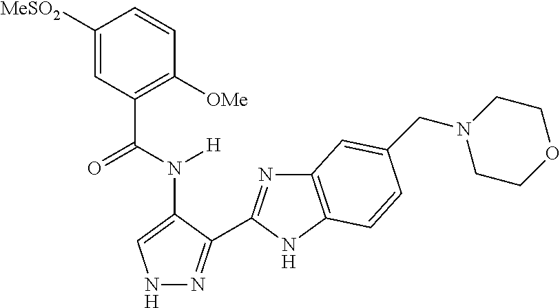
C1([MeSO2])=CC(C(N([H])C2=CNN=C2C2=NC3=C(N2)C=CC(CN2CCOCC2)=C3)=O)=C([OMe])C=C1
